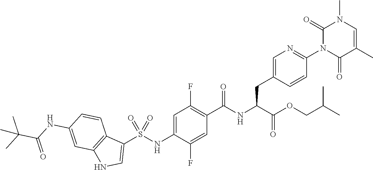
C1(S(NC2=CC(F)=C(C(NC(C(OCC(C)C)=O)CC3=CN=C(N4C(=O)C(C)=CN(C)C4=O)C=C3)=O)C=C2F)(=O)=O)=CNC2=C1C=CC(NC(C(C)(C)C)=O)=C2
